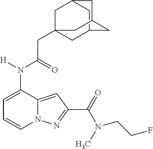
C1=C(N(C(CC23CC4CC(C2)CC(C4)C3)=O)[H])C2=CC(C(=O)N(C)CCF)=NN2C=C1
